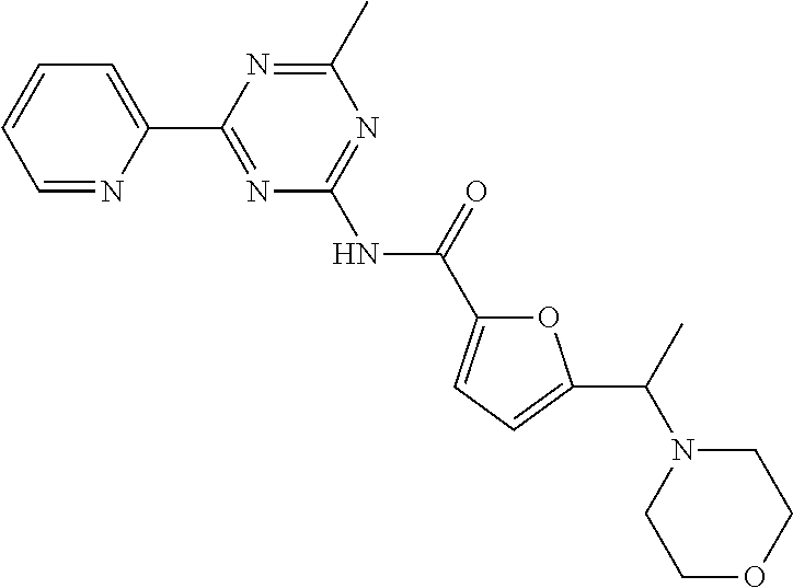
C1=NC(C2=NC(NC(=O)C3=CC=C(C(C)N4CCOCC4)O3)=NC(C)=N2)=CC=C1
